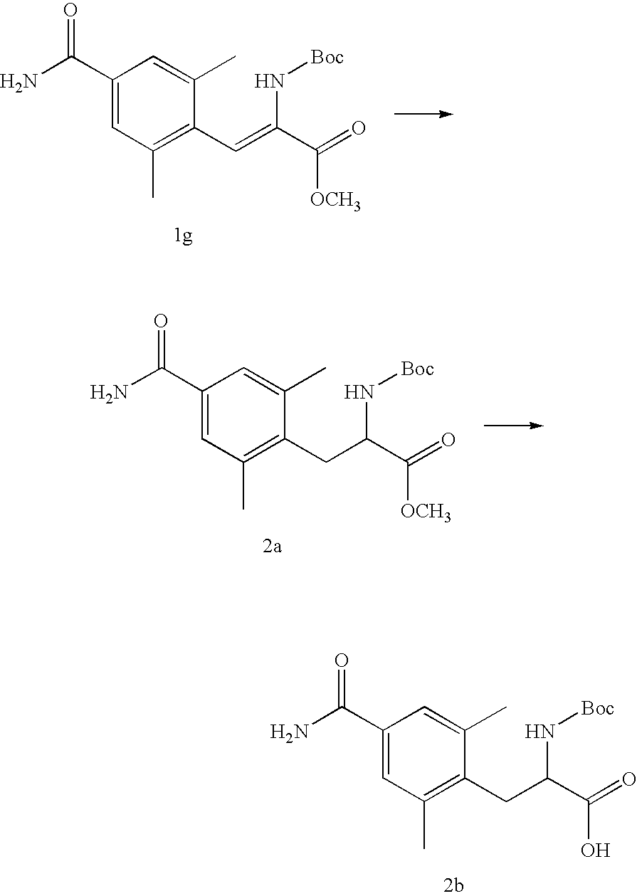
C1(C(N)=O)=CC(C)=C(C=C(N[Boc])C(=O)[OCH3])C(C)=C1.C1(C(N)=O)=CC(C)=C(CC(N[Boc])C(=O)[OCH3])C(C)=C1.C1(C(N)=O)=CC(C)=C(CC(N[Boc])C(=O)O)C(C)=C1
